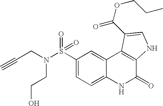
C1(S(=O)(=O)N(CC#C)CCO)=CC=C2C(=C1)C1=C(C(=O)N2)NC=C1C(=O)OCCC
